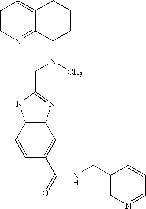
C12=C(C=CC(C(NCC3=CN=CC=C3)=O)=C1)NC(CN(C)C1CCCC3=CC=CN=C13)=N2
